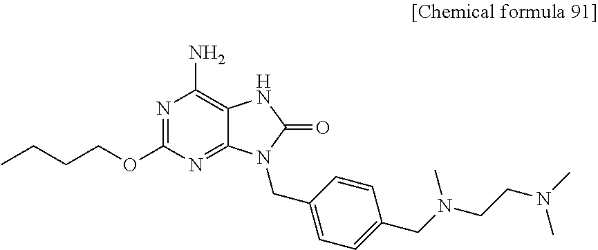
C12=NC(OCCCC)=NC(N)=C1NC(=O)N2CC1=CC=C(CN(CCN(C)C)C)C=C1
